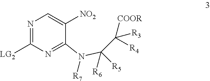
N1=C([LG2])N=C(N(C([R6])([R5])C([R4])([R3])[COOR])[R7])C([NO2])=C1
